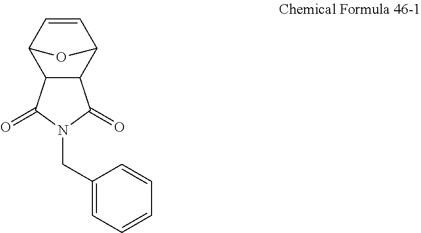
C12C(C3C=CC1O3)C(=O)N(CC1=CC=CC=C1)C2=O
